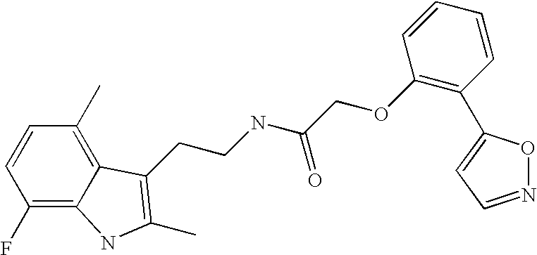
C1(F)=C2C(=C(C)C=C1)C(CCNC(COC1=C(C3=CC=NO3)C=CC=C1)=O)=C(C)N2
